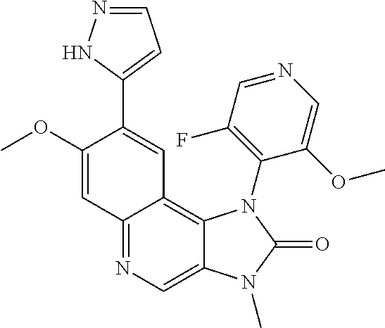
C12=NC=C3C(=C1C=C(C1=CC=NN1)C(OC)=C2)N(C1=C(F)C=NC=C1OC)C(=O)N3C
